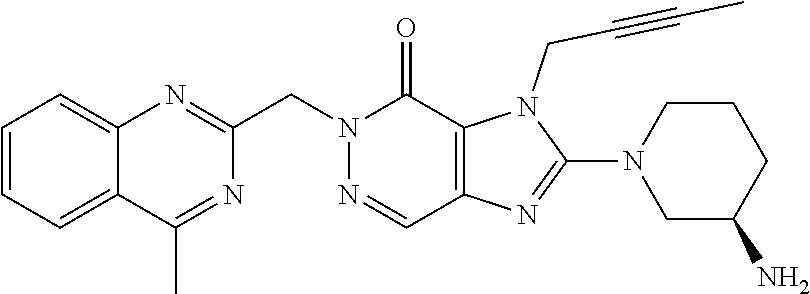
C1=CC=C2C(=C1)N=C(CN1N=CC3=C(C1=O)N(CC#CC)C(N1CC(N)CCC1)=N3)N=C2C
